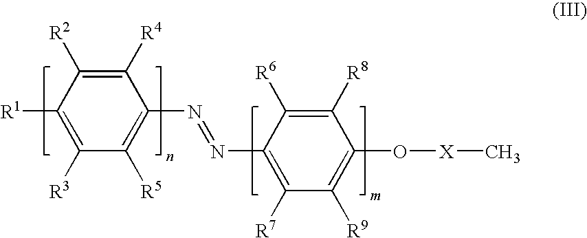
C1([R1])=C([R3])C([R5])=C(N=NC2=C([R7])C([R9])=C(O[X]C)C([R8])=C2[R6])C([R4])=C1[R2]
